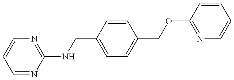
C1=NC(NCC2=CC=C(COC3=NC=CC=C3)C=C2)=NC=C1
